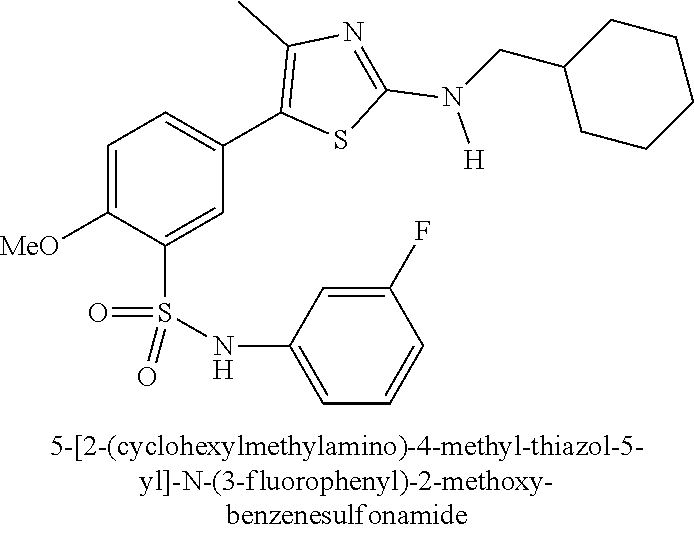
C1=C([MeO])C(S(NC2=CC=CC(F)=C2)(=O)=O)=CC(C2=C(C)N=C(N(CC3CCCCC3)[H])S2)=C1
